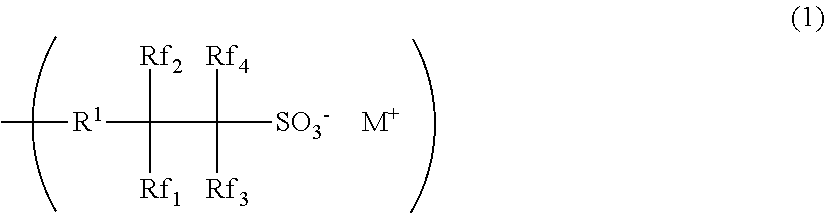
C[R1]C(C([SO3-])([Rf4])[Rf3])([Rf2])[Rf1].[M+]
